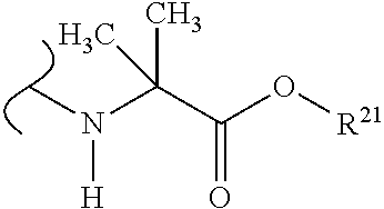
CN(C(C(O[R21])=O)(C)C)[H]
